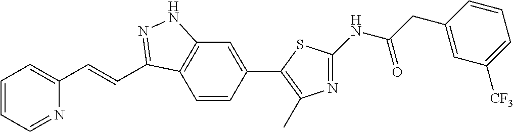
C1=CC=NC(C=CC2=NNC3=C2C=CC(C2=C(C)N=C(NC(CC4=CC([CF3])=CC=C4)=O)S2)=C3)=C1
